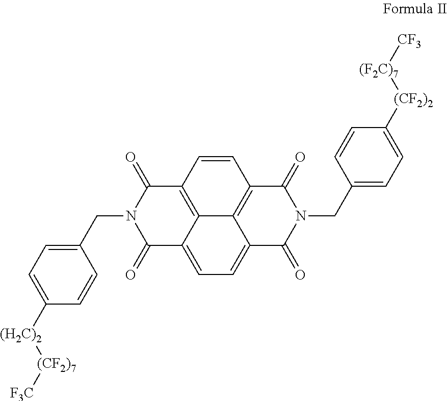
C1(CN2C(=O)C3=CC=C4C5=C(C=CC(=C35)C2=O)C(=O)N(CC2=CC=C([(CF2)2][(F2C)7][CF3])C=C2)C4=O)=CC=C([(H2C)2][(CF2)7][F3C])C=C1
